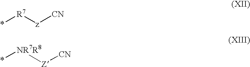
*[R7][z][CN].*[NR7R8][Z][CN]
